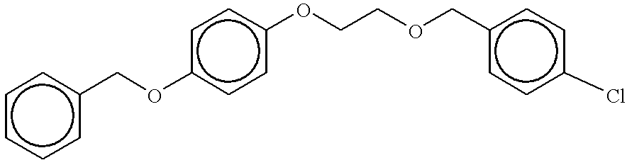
c1cccc(COc2ccc(OCCOCc3ccc(Cl)cc3)cc2)c1
